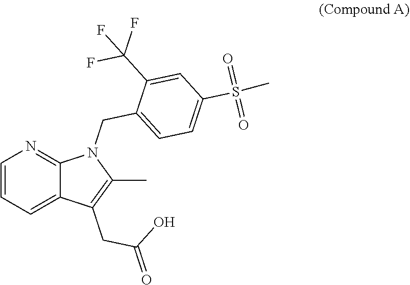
C1=CC=C2C(=N1)N(CC1=CC=C(S(C)(=O)=O)C=C1C(F)(F)F)C(C)=C2CC(O)=O
